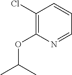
C1(Cl)=C(OC(C)C)N=CC=C1
